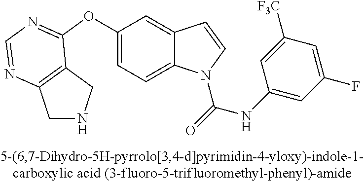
C1(OC2=NC=NC3=C2CNC3)=CC=C2C(=C1)C=CN2C(=O)NC1=CC(F)=CC([CF3])=C1
